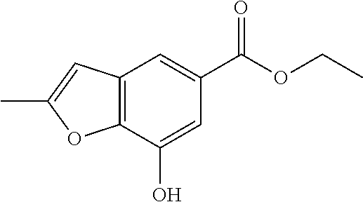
C12=C(C(O)=CC(C(OCC)=O)=C1)OC(C)=C2
